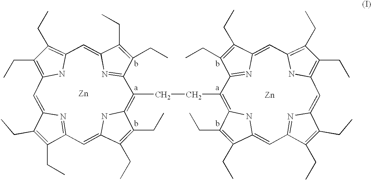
[Zn].C1(CC)=C(CC)C2=NC1=CC1=C(CC)C(CC)=C(N1)C=C1C(CC)=C(CC)C(=N1)C(CCC1=C3C(CC)=C(CC)C(=CC4=NC(=CC5=C(CC)C(CC)=C(N5)C=C5C(CC)=C(CC)C1=N5)C(CC)=C4CC)N3)=C1C(CC)=C(CC)C(=C2)N1.[Zn]
